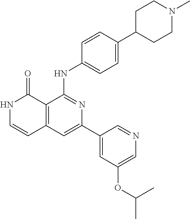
C1=CC(NC2=NC(C3=CC(OC(C)C)=CN=C3)=CC3=C2C(=O)NC=C3)=CC=C1C1CCN(C)CC1
